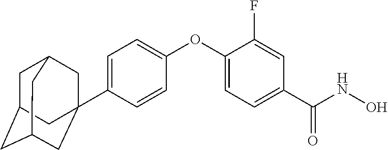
C1(OC2=CC=C(C(NO)=O)C=C2F)=CC=C(C23CC4CC(CC(C2)C4)C3)C=C1
